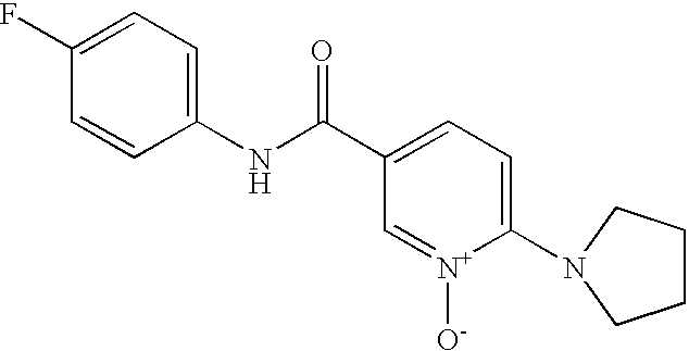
C1=CC(NC(C2=CC=C(N3CCCC3)[N+]([O-])=C2)=O)=CC=C1F
